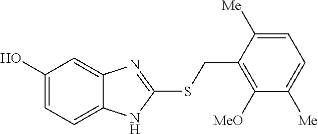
OC1=CC=C2NC(SCC3=C([MeO])C([Me])=CC=C3[Me])=NC2=C1
